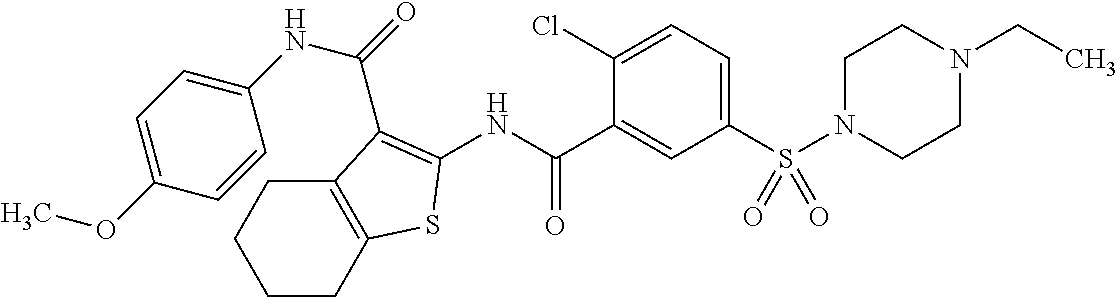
C1CC2=C(CC1)C(C(=O)NC1=CC=C(OC)C=C1)=C(NC(C1=CC(S(N3CCN(CC)CC3)(=O)=O)=CC=C1Cl)=O)S2
